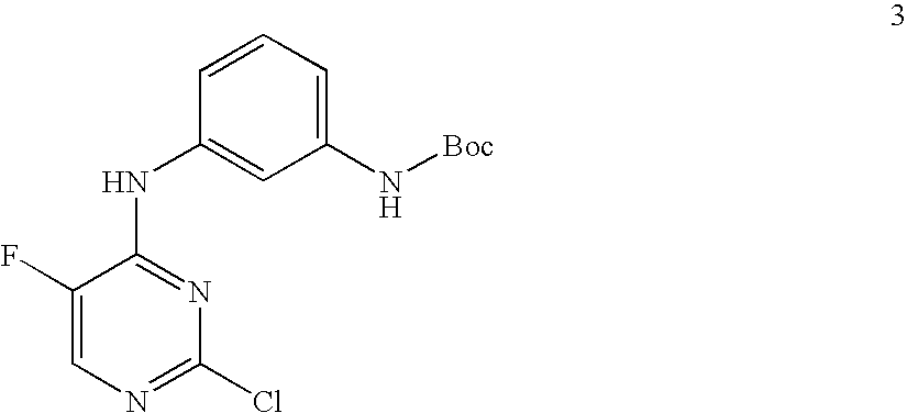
C1(N[Boc])=CC=CC(NC2=NC(Cl)=NC=C2F)=C1
